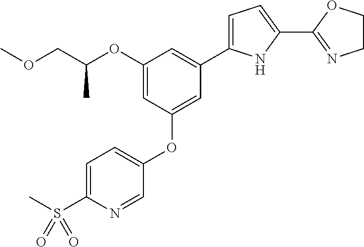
C1(OC(COC)C)=CC(OC2=CC=C(S(=O)(C)=O)N=C2)=CC(C2=CC=C(C3=NCCO3)N2)=C1
